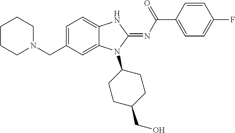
C1CCN(CC2=CC=C3C(=C2)N(C2CCC(CO)CC2)C(=NC(C2=CC=C(F)C=C2)=O)N3)CC1
